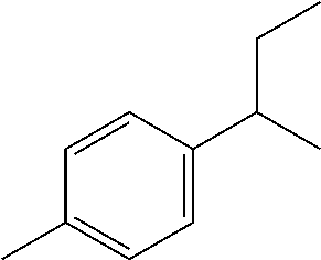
C1=C(C(C)CC)C=CC(C)=C1
